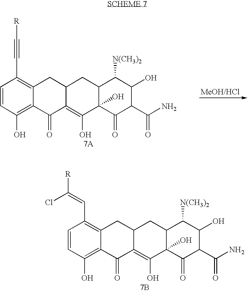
C1=CC(O)=C2C(=C1C#C[R])CC1C(=C(O)C3(O)C(C1)C([N(CH3)2])C(O)C(C(N)=O)C3=O)C2=O.C1=CC(O)=C2C(=C1C=C([R])Cl)CC1C(=C(O)C3(O)C(C1)C([N(CH3)2])C(O)C(C(N)=O)C3=O)C2=O.[7B]
